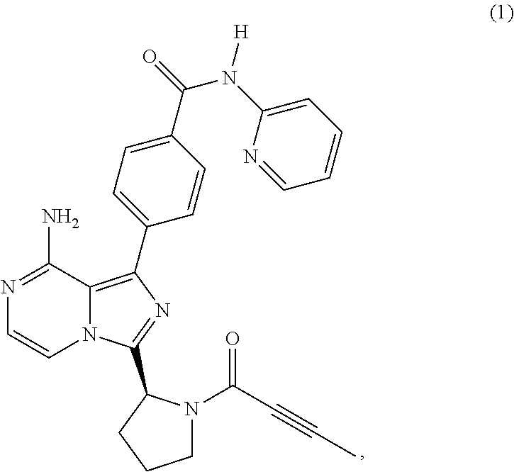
N1=C(N)C2=C(C3=CC=C(C(=O)N(C4=CC=CC=N4)[H])C=C3)N=C(C3N(C(C#CC)=O)CCC3)N2C=C1
